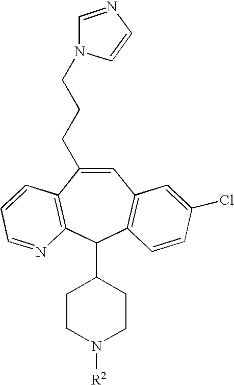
C1(C2C3=C(C=C(CCCN4C=NC=C4)C4=C2N=CC=C4)C=C(Cl)C=C3)CCN([R2])CC1
